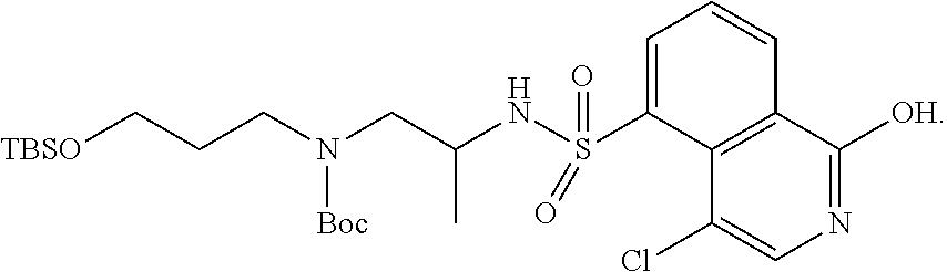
C1=C(S(NC(CN(CCC[TBSO])[Boc])C)(=O)=O)C2=C(C=C1)C([OH])=NC=C2Cl
